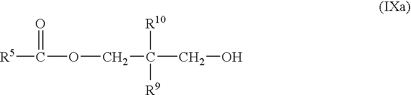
[R5]C(=O)OCC([R10])([R9])CO
